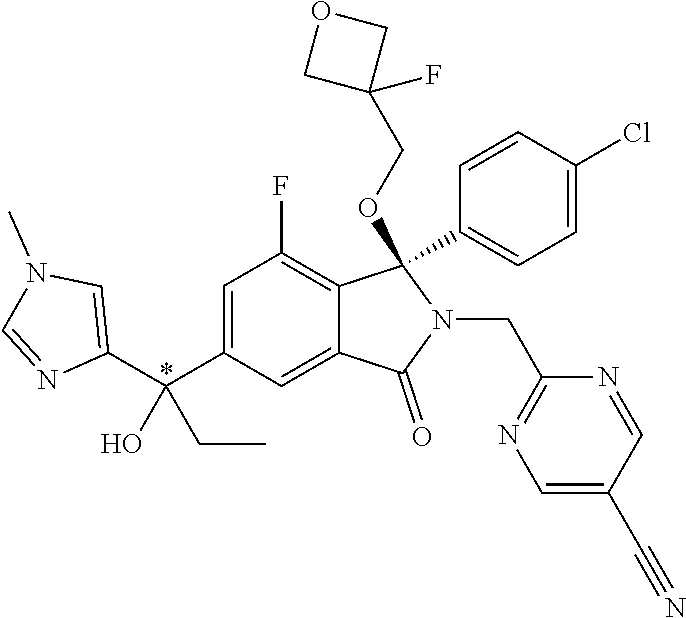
C1(C(C2=CC(F)=C3C(=C2)C(=O)N(CC2=NC=C(C#N)C=N2)C3(C2=CC=C(Cl)C=C2)OCC2(F)COC2)(O)CC)=CN(C)C=N1
